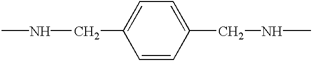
N(CC1=CC=C(CNC)C=C1)C
